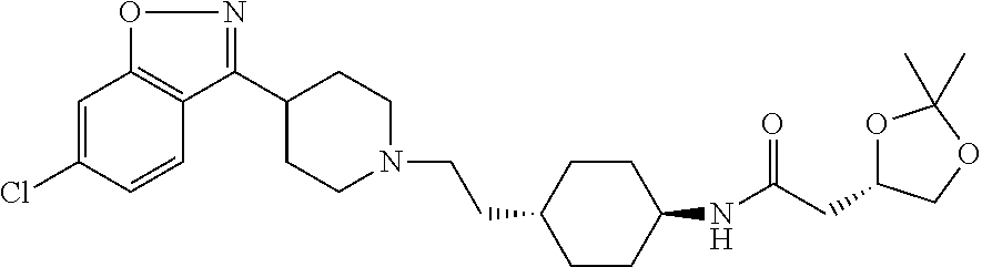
C1=C(Cl)C=CC2=C1ON=C2C1CCN(CCC2CCC(NC(=O)CC3OC(C)(C)OC3)CC2)CC1
